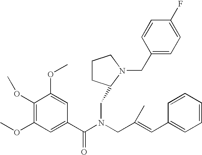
C1(OC)=C(OC)C=C(C(N(CC(=CC2=CC=CC=C2)C)CC2CCCN2CC2=CC=C(F)C=C2)=O)C=C1OC
